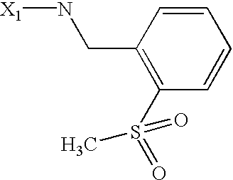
C1(S(=O)(=O)C)=C(CN[X1])C=CC=C1
